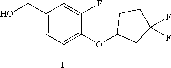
C1(OC2CC(F)(F)CC2)=C(F)C=C(CO)C=C1F
